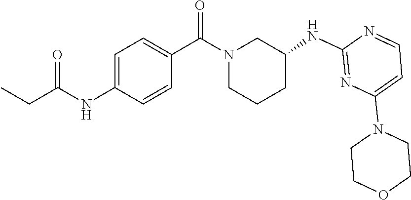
C1=C(NC(CC)=O)C=CC(C(N2CCCC(NC3=NC(N4CCOCC4)=CC=N3)C2)=O)=C1
